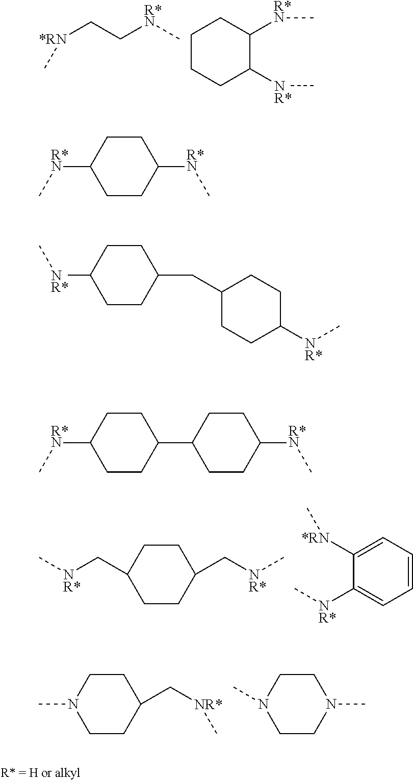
[*RN](CC[R*N]C)C.C1CCC([NR*]C)C([R*N]C)C1.C1CC(C[NR*]C)CCC1C[NR*]C.C1([*RN]C)=CC=CC=C1[NR*]C.C1CC(C[NR*]C)CCN1C.C1CN(C)CCN1C.C1CC([R*N]C)CCC1[R*N]C.C1CC(CC2CCC([NR*]C)CC2)CCC1[NR*]C.C1CC(C2CCC([R*N]C)CC2)CCC1[R*N]C
